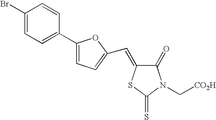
C1(Br)=CC=C(C2=CC=C(C=C3C(=O)N(C[CO2H])C(=S)S3)O2)C=C1
